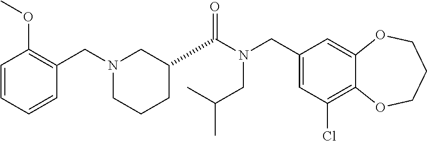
C1(CN(C(=O)C2CCCN(CC3=C(OC)C=CC=C3)C2)CC(C)C)=CC(Cl)=C2C(=C1)OCCCO2
